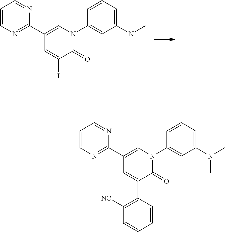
C1=CN=C(C2=CN(C3=CC(N(C)C)=CC=C3)C(=O)C(I)=C2)N=C1.C1=CN=C(C2=CN(C3=CC(N(C)C)=CC=C3)C(=O)C(C3=C([NC])C=CC=C3)=C2)N=C1
